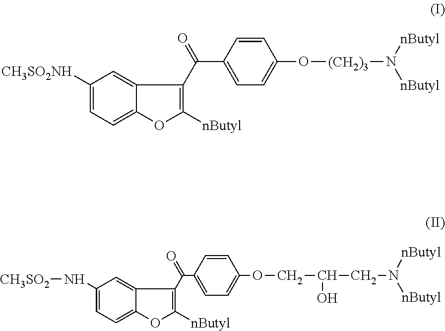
C1([CH3SO2NH])=CC=C2C(=C1)C(C(C1=CC=C(O[(CH2)3]N([nButyl])[nButyl])C=C1)=O)=C([nButyl])O2.C1=C(N[CH3SO2])C=C2C(=C1)OC([nButyl])=C2C(C1=CC=C(OCC(CN([nButyl])[nButyl])O)C=C1)=O
